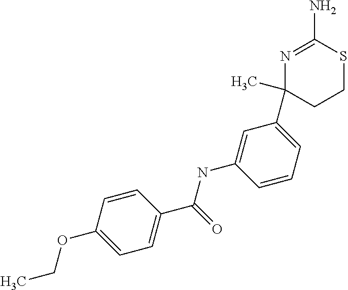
N1=C(N)SCCC1(C1=CC=CC(NC(C2=CC=C(OCC)C=C2)=O)=C1)C
